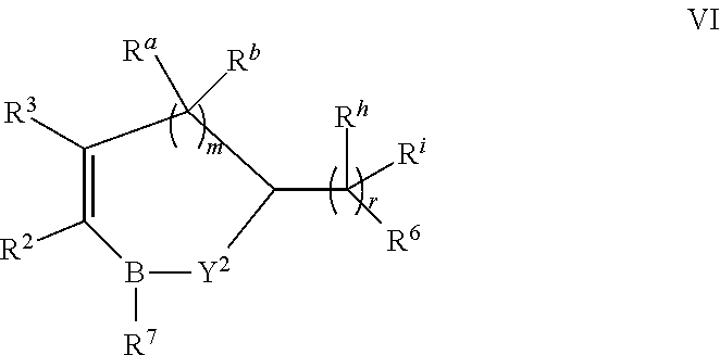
C1([R3])=C([R2])B([R7])[Y2]C(C([Rh])([R6])[Ri])C1([Ra])[Rb]
